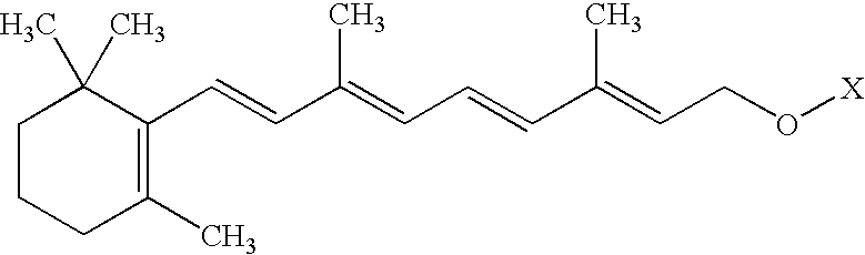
C1CCC(C)=C(C=CC(=CC=CC(=CCO[X])C)C)C1(C)C
